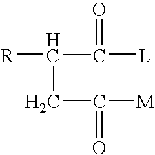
[R]C(CC([M])=O)C([L])=O
